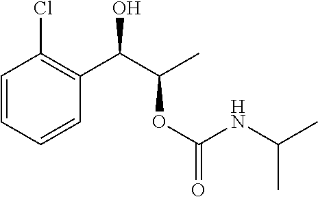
C1=CC=CC(C(C(C)OC(NC(C)C)=O)O)=C1Cl
